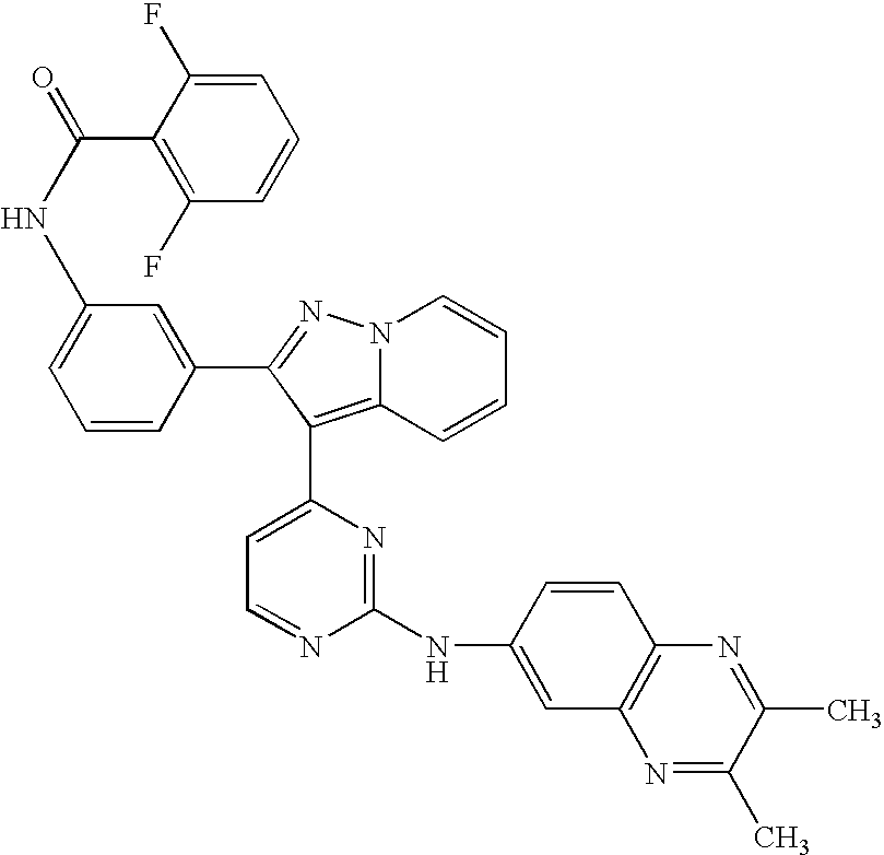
N(C1=CC=CC(C2=NN3C(=C2C2=CC=NC(NC4=CC5=C(C=C4)N=C(C)C(C)=N5)=N2)C=CC=C3)=C1)C(=O)C1=C(F)C=CC=C1F
